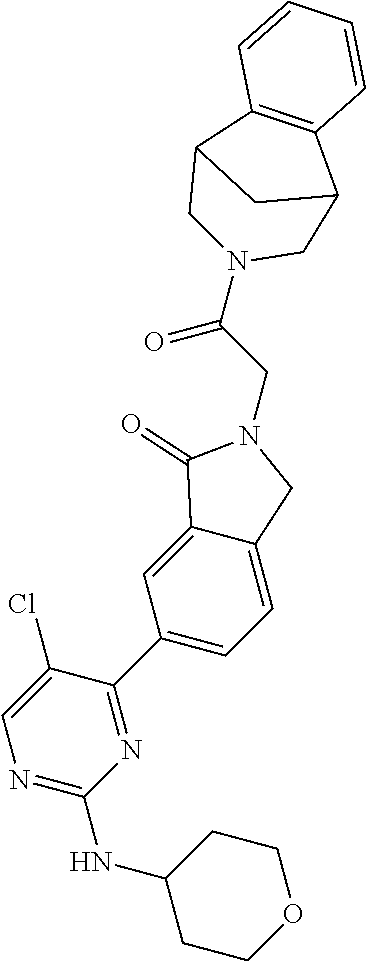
N(C1CCOCC1)C1=NC=C(Cl)C(C2=CC=C3C(=C2)C(=O)N(CC(N2CC4C5=C(C(C2)C4)C=CC=C5)=O)C3)=N1
